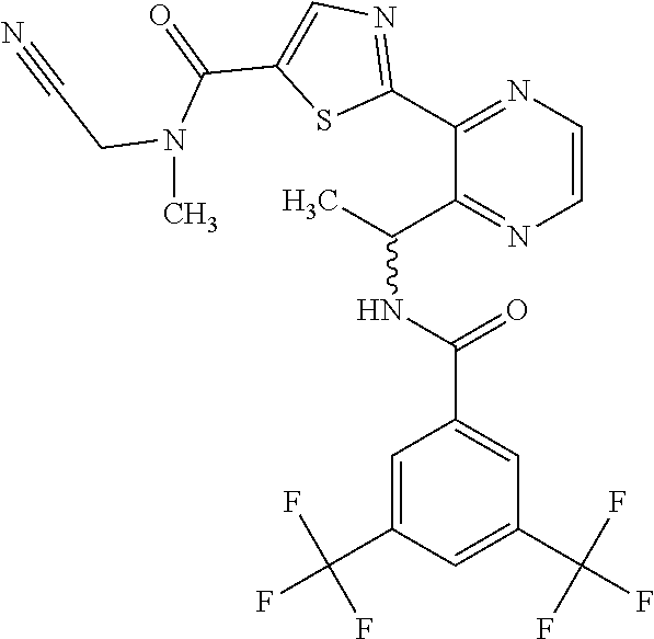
C1=C(C(F)(F)F)C=C(C(NC(C)C2=NC=CN=C2C2=NC=C(C(=O)N(CC#N)C)S2)=O)C=C1C(F)(F)F
